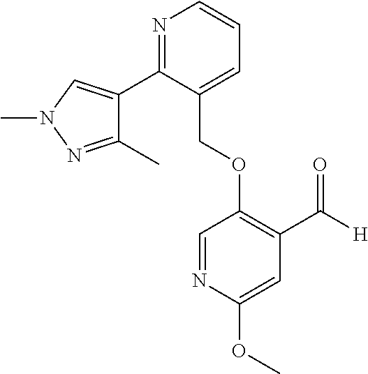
C(OC1=C(C([H])=O)C=C(OC)N=C1)C1=CC=CN=C1C1=CN(C)N=C1C
